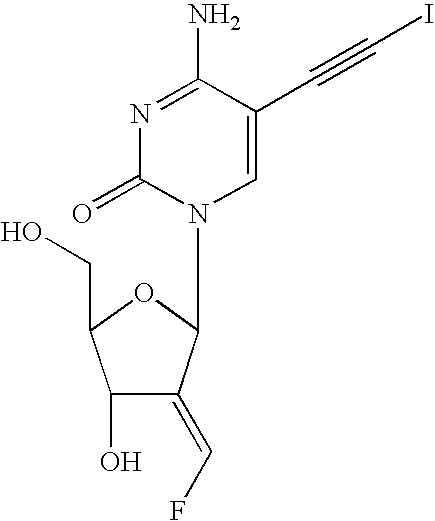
N1=C(N)C(C#CI)=CN(C2C(=CF)C(O)C(CO)O2)C1=O
